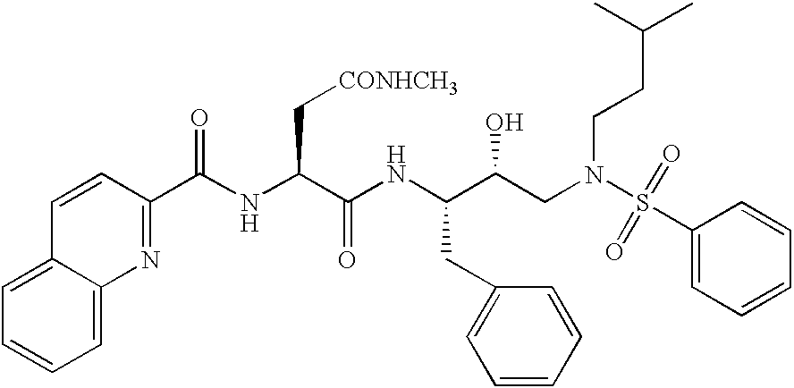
C1=CC(C(NC(C(NC(C(CN(CCC(C)C)S(C2=CC=CC=C2)(=O)=O)O)CC2=CC=CC=C2)=O)C[CONHCH3])=O)=NC2=CC=CC=C12
